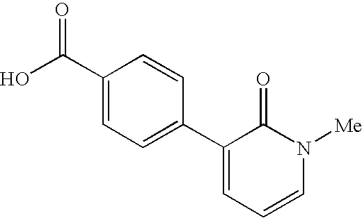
OC(C1=CC=C(C2=CC=CN([Me])C2=O)C=C1)=O
